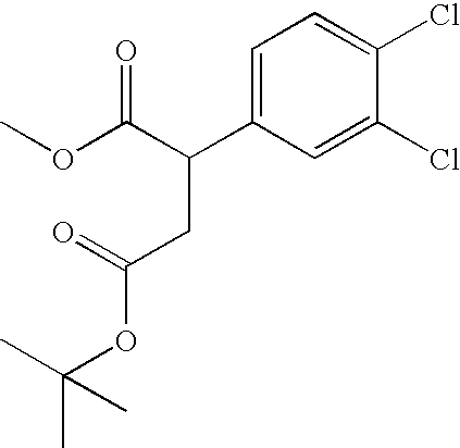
C1=C(C(C(OC)=O)CC(OC(C)(C)C)=O)C=C(Cl)C(Cl)=C1
